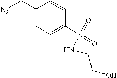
C1=CC(S(=O)(=O)NCCO)=CC=C1C[N3]
